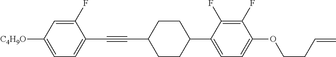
C1(F)=CC([C4H9O])=CC=C1C#CC1CCC(C2=CC=C(OCCC=C)C(F)=C2F)CC1
